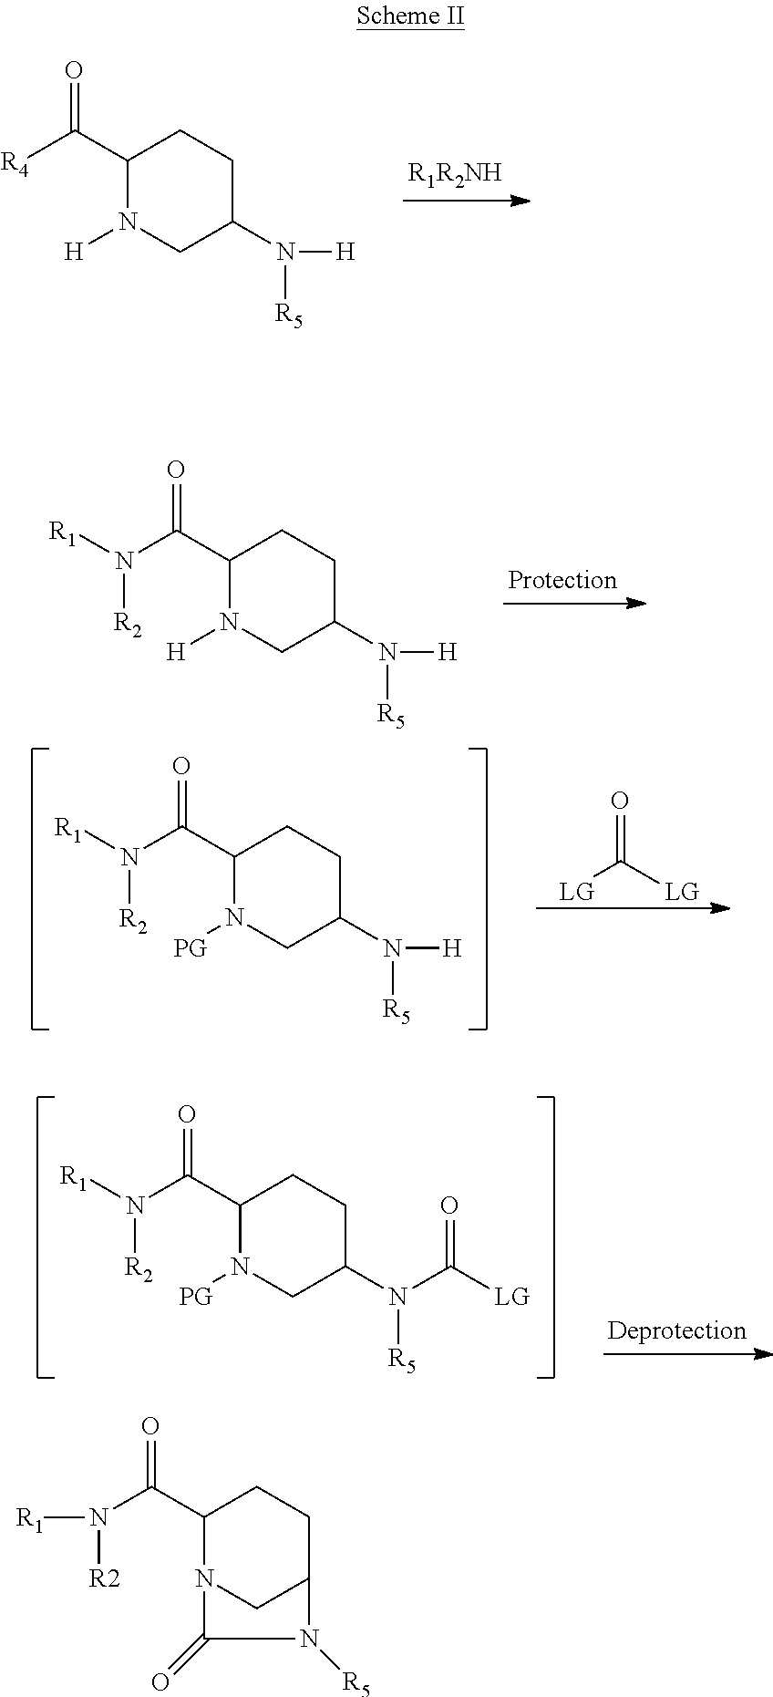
C1(C([R4])=O)N([H])CC(N([H])[R5])CC1.C1(C(N([R2])[R1])=O)N([H])CC(N([H])[R5])CC1.O=C([LG])[LG].N([R2])(C(C1N([PG])CC(N([R5])[H])CC1)=O)[R1].N([R2])(C(C1N([PG])CC(N([R5])C([LG])=O)CC1)=O)[R1].C1(C(N([R1])[R2])=O)N2CC(CC1)N([R5])C2=O
